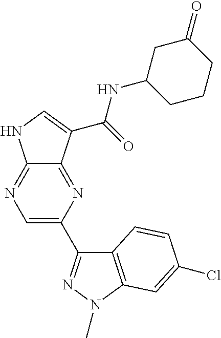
C12=NC=C(C3=NN(C)C4=C3C=CC(Cl)=C4)N=C1C(C(=O)NC1CCCC(=O)C1)=CN2
